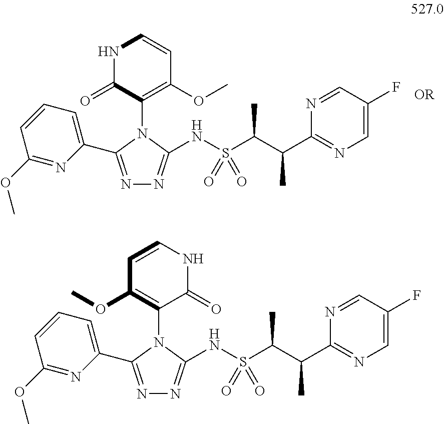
S(=O)(=O)(NC1=NN=C(C2=CC=CC(OC)=N2)N1C1=C(OC)C=CNC1=O)C(C(C)C1=NC=C(F)C=N1)C.S(=O)(=O)(NC1=NN=C(C2=CC=CC(OC)=N2)N1C1=C(OC)C=CNC1=O)C(C(C)C1=NC=C(F)C=N1)C
